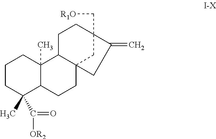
C1CC(C)(C([OR2])=O)C2C(C)(C1)C1C3(CC2)CC(C[R1O])(CC1)C(=C)C3
